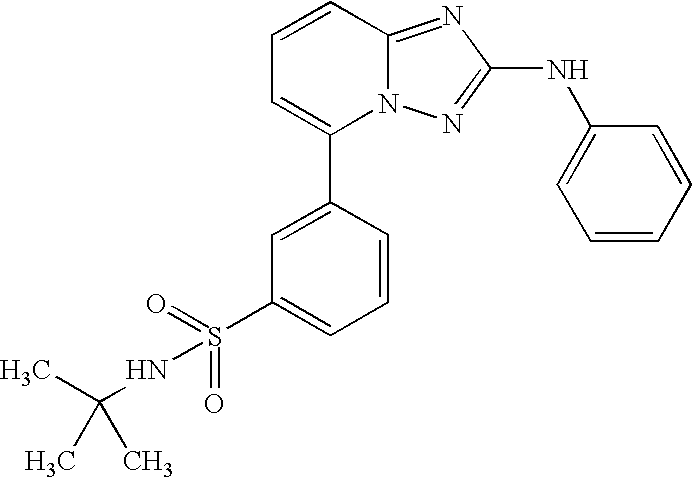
C1=CC2=NC(NC3=CC=CC=C3)=NN2C(C2=CC(S(=O)(=O)NC(C)(C)C)=CC=C2)=C1
